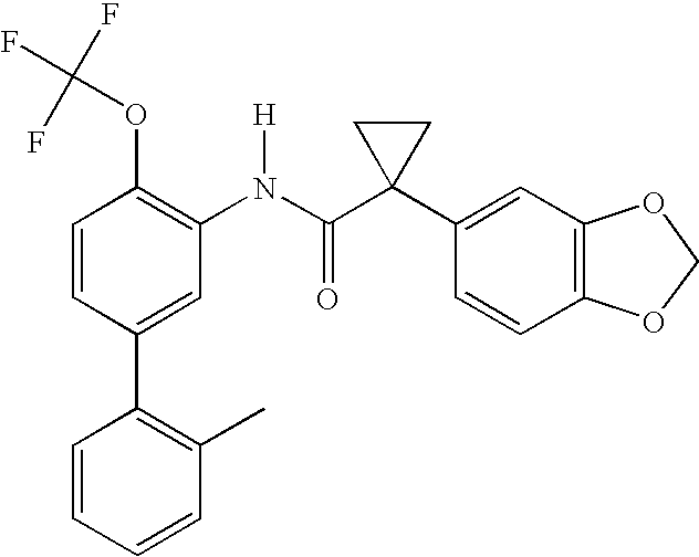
C1=CC(C2=C(C)C=CC=C2)=CC(N(C(C2(C3=CC4=C(C=C3)OCO4)CC2)=O)[H])=C1OC(F)(F)F
